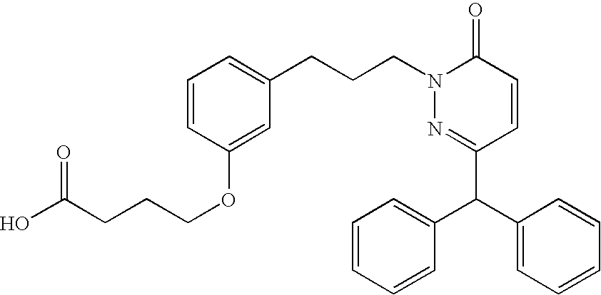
C(CN1C(=O)C=CC(C(C2=CC=CC=C2)C2=CC=CC=C2)=N1)CC1=CC=CC(OCCCC(O)=O)=C1
